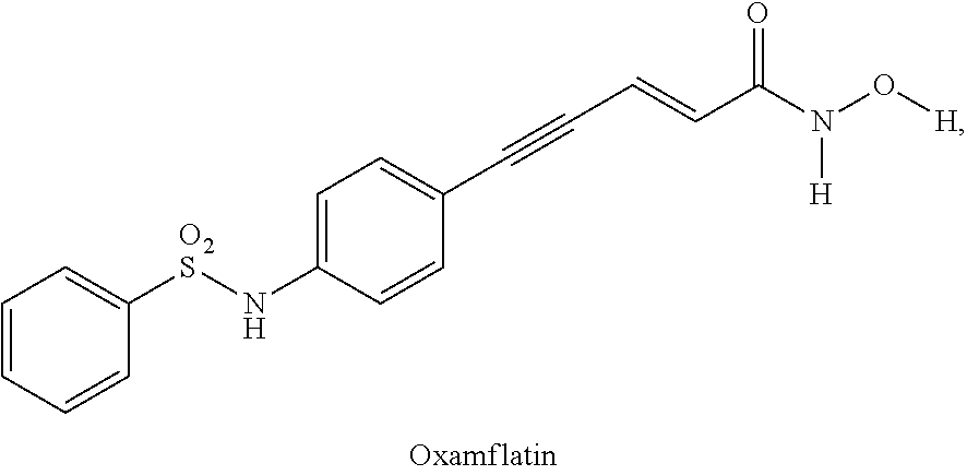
C(C=CC(N(O[H])[H])=O)#CC1=CC=C(N[O2S]C2=CC=CC=C2)C=C1
